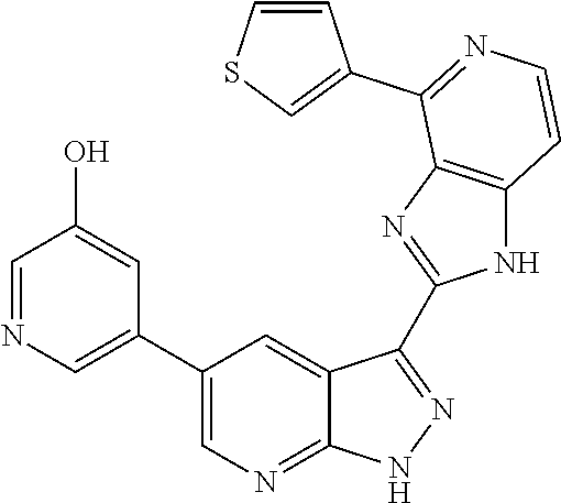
C1=NC=C(C2=CN=C3C(=C2)C(C2=NC4=C(N2)C=CN=C4C2=CSC=C2)=N[N H]3)C=C1O
